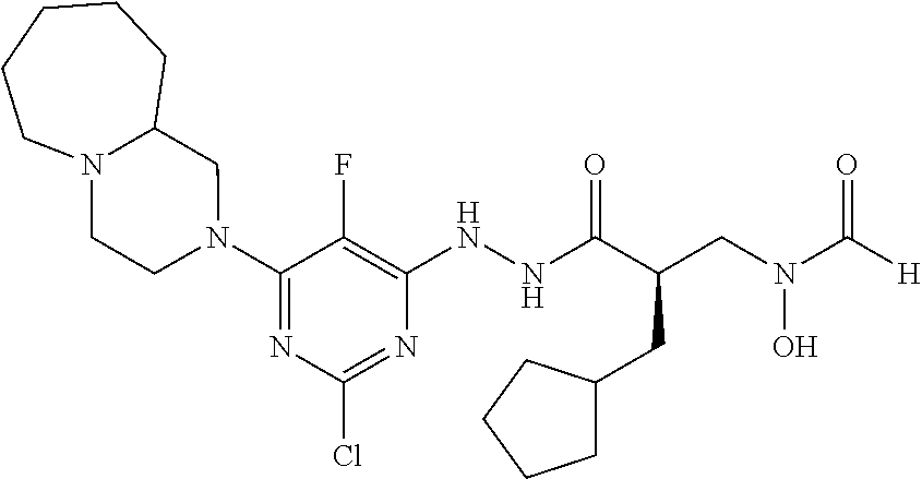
N1(C2=NC(Cl)=NC(NNC(C(CN(C([H])=O)O)CC3CCCC3)=O)=C2F)CC2N(CC1)CCCCC2
